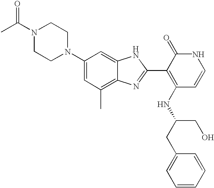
C1(N2CCN(C(C)=O)CC2)=CC(C)=C2C(=C1)NC(C1=C(NC(CC3=CC=CC=C3)CO)C=CNC1=O)=N2
